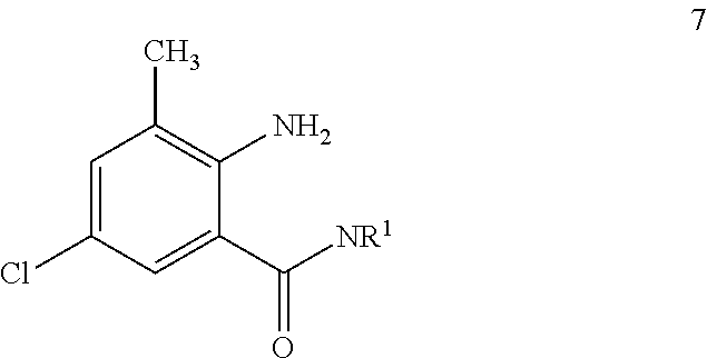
C1=C(Cl)C=C(C(=O)[NR1])C(N)=C1C
